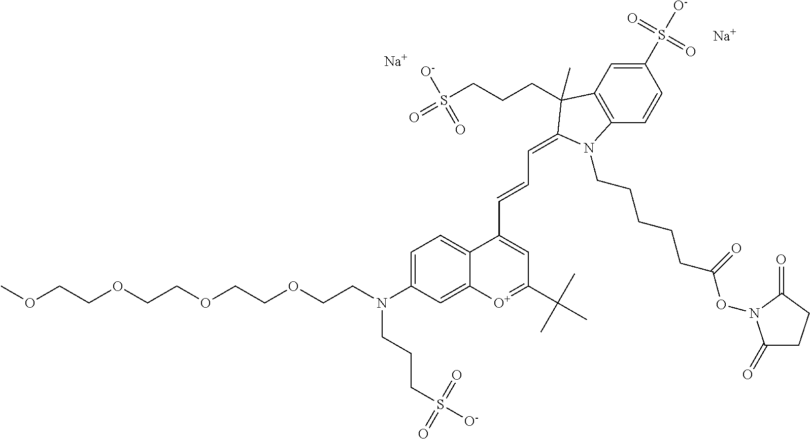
[Na].[Na].C1=C(N(CCOCCOCCOCCOC)CCCS([O-])(=O)=O)C=C2C(=C1)C(C=CC=C1C(C)(CCCS(=O)(=O)[O-])C3=C(C=CC(S([O-])(=O)=O)=C3)N1CCCCCC(ON1C(=O)CCC1=O)=O)=CC(C(C)(C)C)=[O+]2
